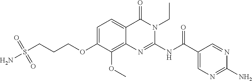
C1=C(OCCCS(N)(=O)=O)C(OC)=C2C(=C1)C(=O)N(CC)C(NC(C1=CN=C(N)N=C1)=O)=N2
